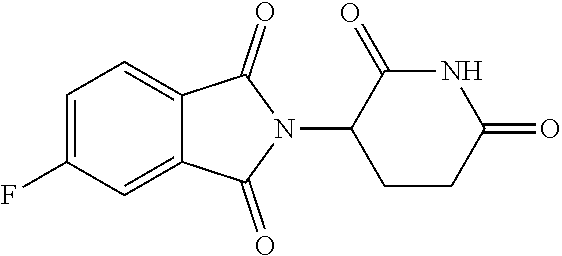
C1=C(F)C=C2C(=C1)C(=O)N(C1CCC(=O)NC1=O)C2=O
